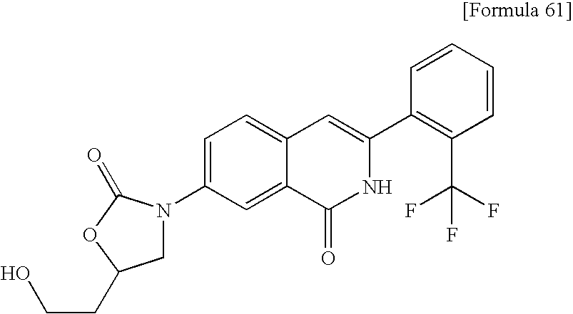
C1(C(F)(F)F)=C(C2=CC3=CC=C(N4CC(CCO)OC4=O)C=C3C(=O)N2)C=CC=C1
